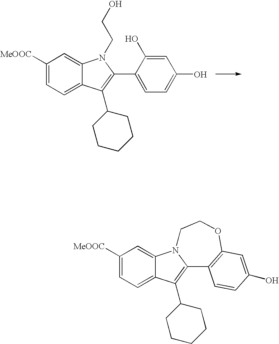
C1([MeOOC])=CC=C2C(=C1)N(CCO)C(C1=CC=C(O)C=C1O)=C2C1CCCCC1.C1([MeOOC])=CC=C2C(=C1)N1C(=C2C2CCCCC2)C2=C(OCC1)C=C(O)C=C2
